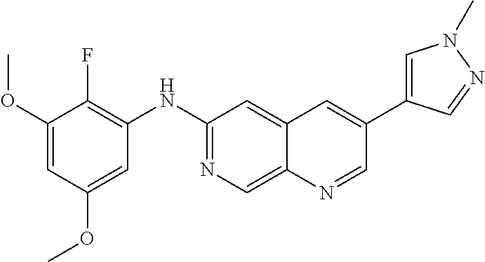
C1(OC)=CC(OC)=CC(NC2=NC=C3C(=C2)C=C(C2=CN(C)N=C2)C=N3)=C1F
